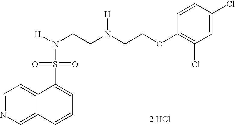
C1=NC=C2C(=C1)C(S(=O)(=O)N([H])CCN(CCOC1=C(Cl)C=C(Cl)C=C1)[H])=CC=C2.[2 HCl]
